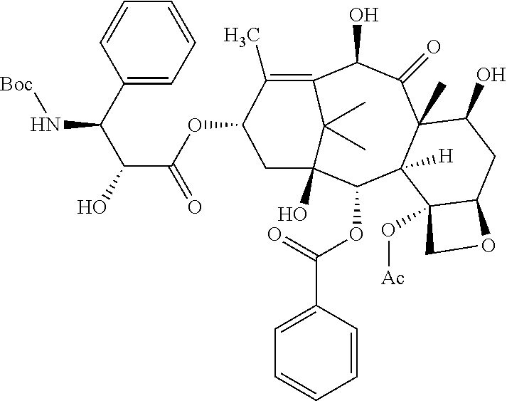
C1(C(C(C(OC2C(C)=C3C(O)C(=O)C4(C)C([H])(C(OC(C5=CC=CC=C5)=O)C(O)(C2)C3(C)C)C2(O[Ac])C(CC4O)OC2)=O)O)N[Boc])=CC=CC=C1
